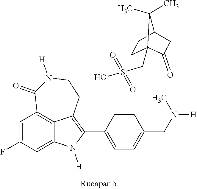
S(=O)(=O)(CC12CCC(CC1=O)C2(C)C)O.N([H])(CC1=CC=C(C2=C3C4=C(C=C(F)C=C4N2[H])C(=O)N([H])CC3)C=C1)C
